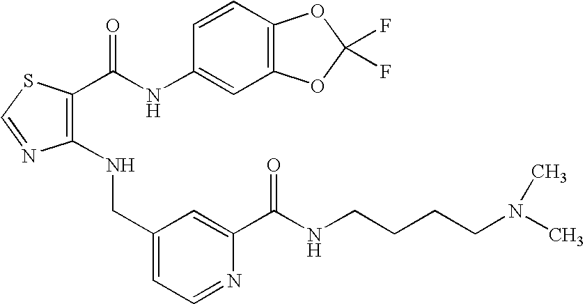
C1(NCC2=CC=NC(C(NCCCCN(C)C)=O)=C2)=C(C(NC2=CC3=C(C=C2)OC(F)(F)O3)=O)SC=N1
